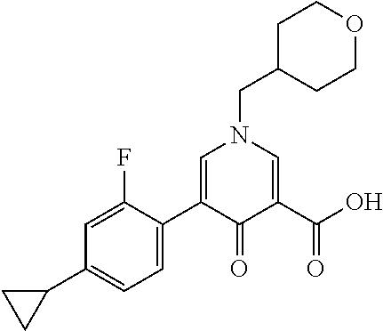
C1=C(F)C(C2=CN(CC3CCOCC3)C=C(C(O)=O)C2=O)=CC=C1C1CC1
